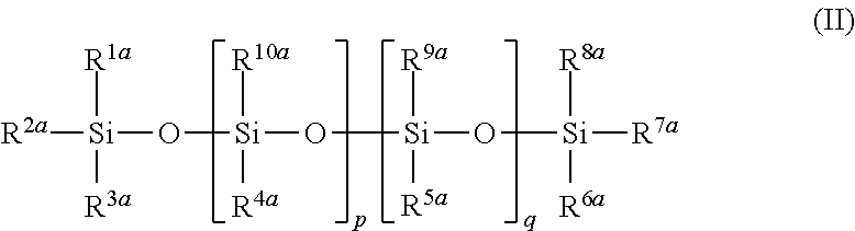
[R2a][Si](O[Si](O[Si](O[Si]([R7a])([R8a])[R6a])([R9a])[R5a])([R10a])[R4a])([R1a])[R3a]
